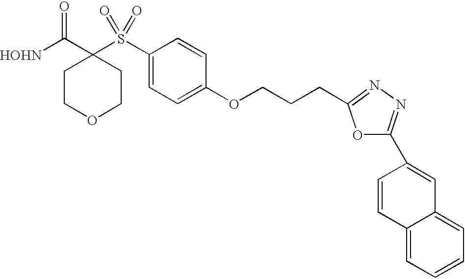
[HOHN]C(C1(S(C2=CC=C(OCCCC3=NN=C(C4=CC5=CC=CC=C5C=C4)O3)C=C2)(=O)=O)CCOCC1)=O
